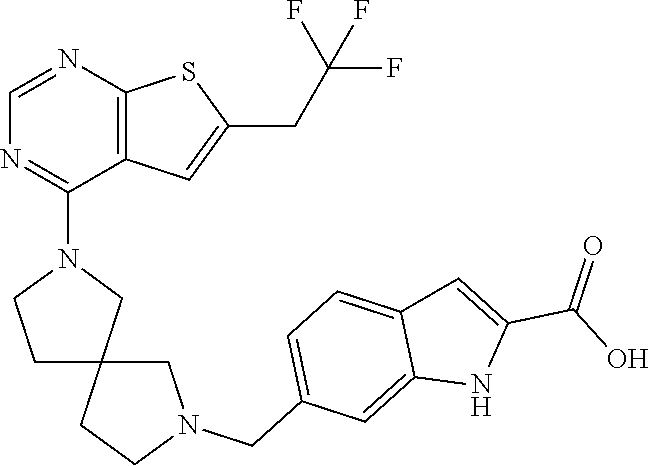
C12=C(C=C(CC(F)(F)F)S1)C(N1CCC3(C1)CCN(CC1=CC=C4C(=C1)NC(C(=O)O)=C4)C3)=NC=N2
